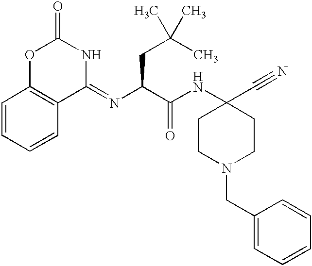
C1(=NC(CC(C)(C)C)C(=O)NC2(C#N)CCN(CC3=CC=CC=C3)CC2)C2=C(C=CC=C2)OC(=O)N1
